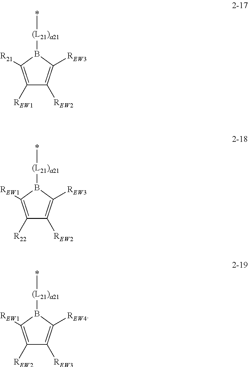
C1([REW1])=C([R21])B([(L21)a21]*)C([REW3])=C1[REW2].C1([R22])=C([REW1])B([(L21)a21]*)C([REW3])=C1[REW2].C1([REW2])=C([REW1])B([(L21)a21]*)C([REW4])=C1[REW3]
